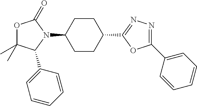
O1C(C)(C)C(C2=CC=CC=C2)N(C2CCC(C3=NN=C(C4=CC=CC=C4)O3)CC2)C1=O
